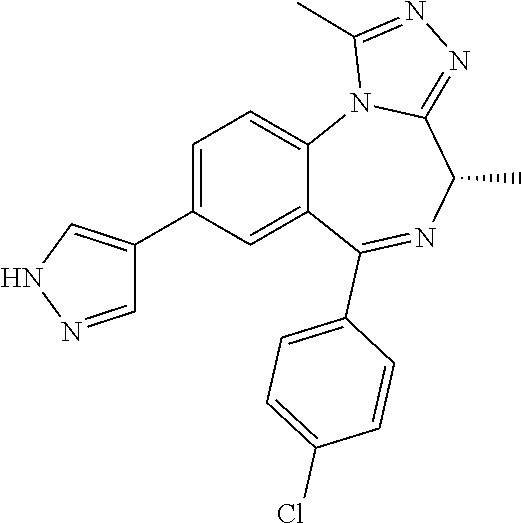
C1=C(C2=CNN=C2)C=C2C(=C1)N1C(=NN=C1C)C(C)N=C2C1=CC=C(Cl)C=C1
